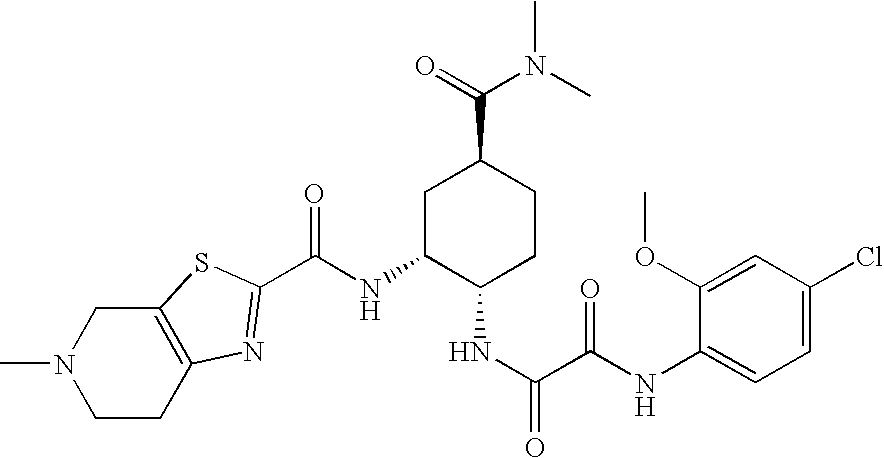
C(NC1C(NC(=O)C(=O)NC2=CC=C(Cl)C=C2OC)CCC(C(=O)N(C)C)C1)(=O)C1=NC2=C(CN(C)CC2)S1
